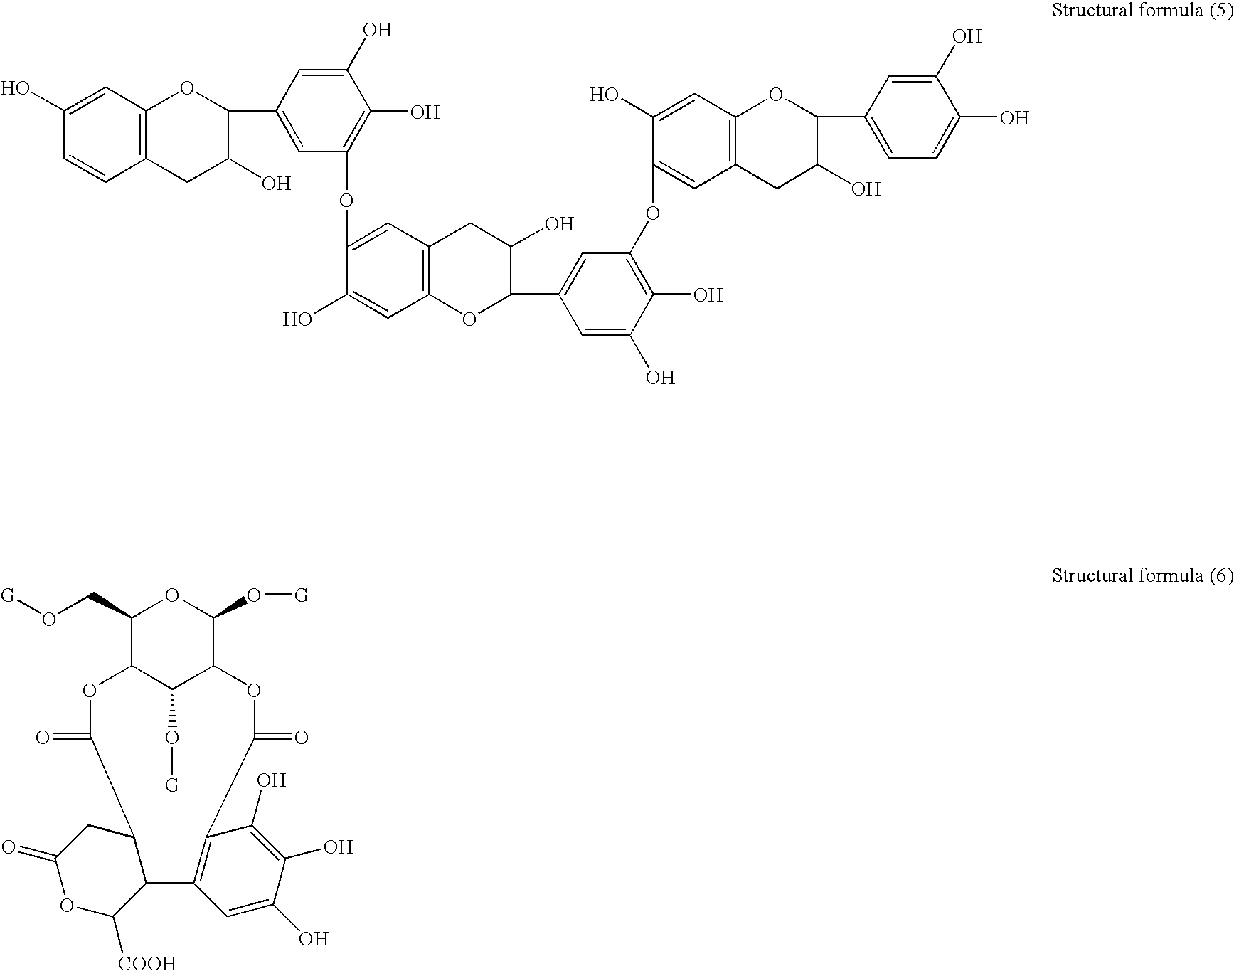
C1=C(O)C=CC2=C1OC(C1=CC(OC3=CC4=C(C=C3O)OC(C3=CC(OC5=CC6=C(C=C5O)OC(C5=CC=C(O)C(O)=C5)C(O)C6)=C(O)C(O)=C3)C(O)C4)=C(O)C(O)=C1)C(O)C2.C1(CO[G])C2C(O[G])C(C(O[G])O1)OC(=O)C1=C(C3C([COOH])OC(=O)CC3C(=O)O2)C=C(O)C(O)=C1O
